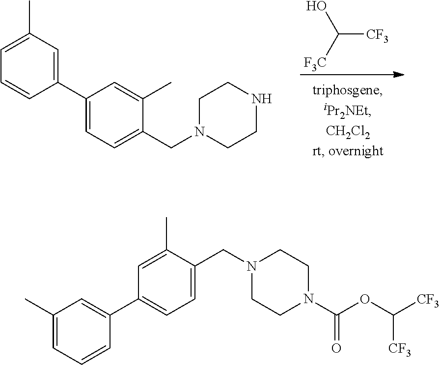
OC([F3C])[CF3].C1(C2=CC(C)=CC=C2)=CC=C(CN2CCNCC2)C(C)=C1.C1=C(CN2CCN(C(OC([CF3])[CF3])=O)CC2)C(C)=CC(C2=CC(C)=CC=C2)=C1
